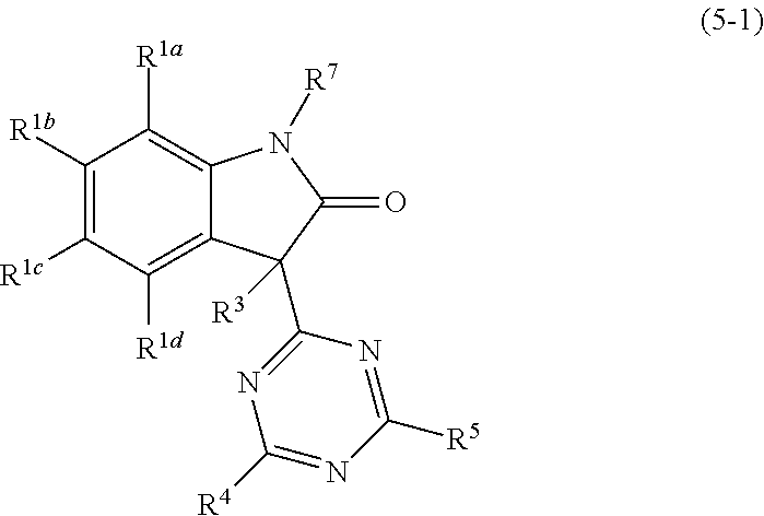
C1([R1b])=C([R1c])C([R1d])=C2C(=C1[R1a])N([R7])C(=O)C2([R3])C1=NC([R4])=NC([R5])=N1
